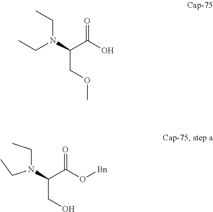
CCN(CC)C(C(O)=O)COC.N(C(C(O[Bn])=O)CO)(CC)CC
